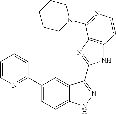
C1(C2=NC=CC=C2)=CC=C2C(=C1)C(C1=NC3=C(N1)C=CN=C3N1CCCCC1)=NN2
